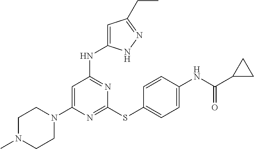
C1N(C)CCN(C2=CC(NC3=CC(CC)=NN3)=NC(SC3=CC=C(NC(C4CC4)=O)C=C3)=N2)C1
